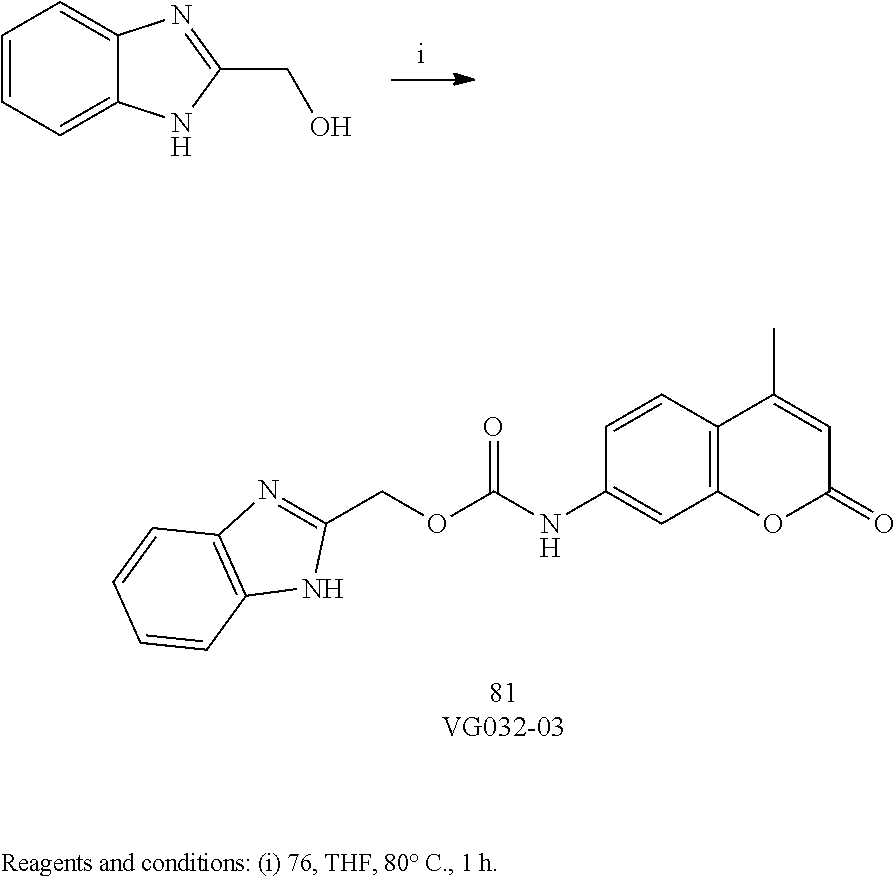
C1(COC(=O)NC2=CC3=C(C=C2)C(C)=CC(=O)O3)=NC2=C(N1)C=CC=C2.C1=CC=C2C(=C1)N=C(CO)N2
